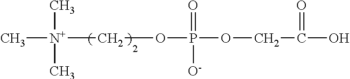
C[N+](COP(OCC(O)=O)(=O)[O-])(C)C
